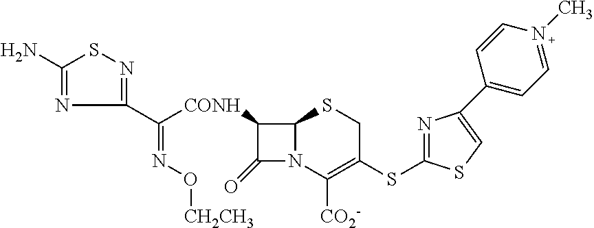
C1(N)=NC(C([CONH]C2C(=O)N3C2SCC(SC2=NC(C4=CC=N(C)C=C4)=CS2)=C3[CO2-])=NO[CH2CH3])=NS1
